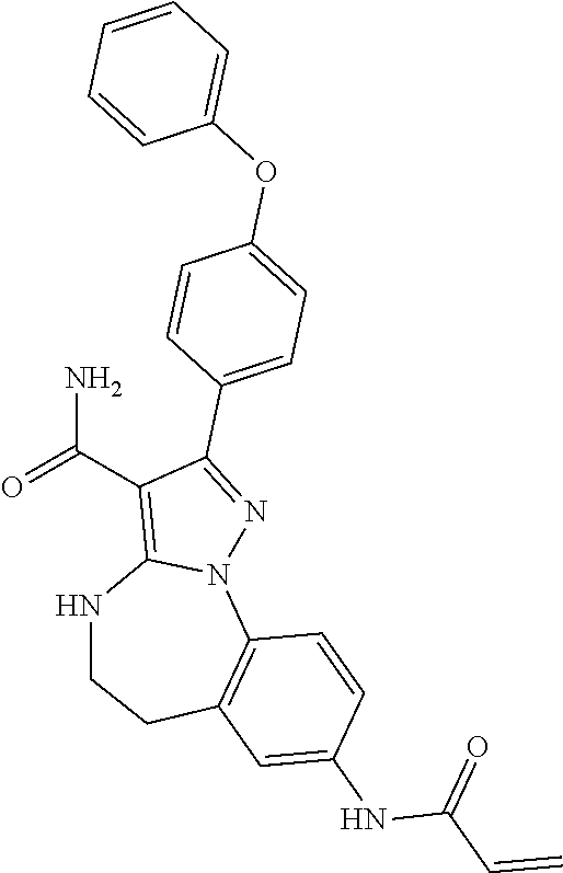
O=C(C1=C2N(N=C1C1=CC=C(OC3=CC=CC=C3)C=C1)C1=C(CCN2)C=C(NC(C=C)=O)C=C1)N
